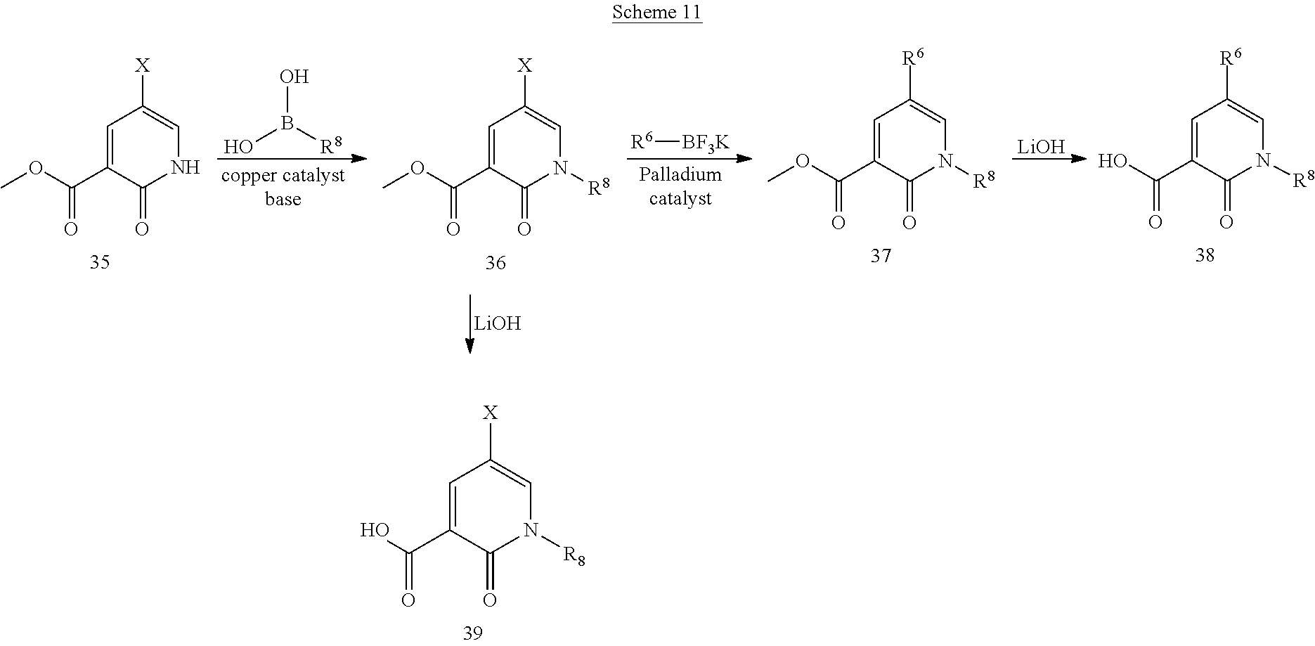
OB(O)[R8].[R6][BF3K].[LiOH].COC(C1=CC([R6])=CN([R8])C1=O)=O.OC(C1=CC([R6])=CN([R8])C1=O)=O.COC(C1=CC([X])=CN([R8])C1=O)=O.COC(C1=CC([X])=CNC1=O)=O.[LiOH].OC(C1=CC([X])=CN([R8])C1=O)=O
